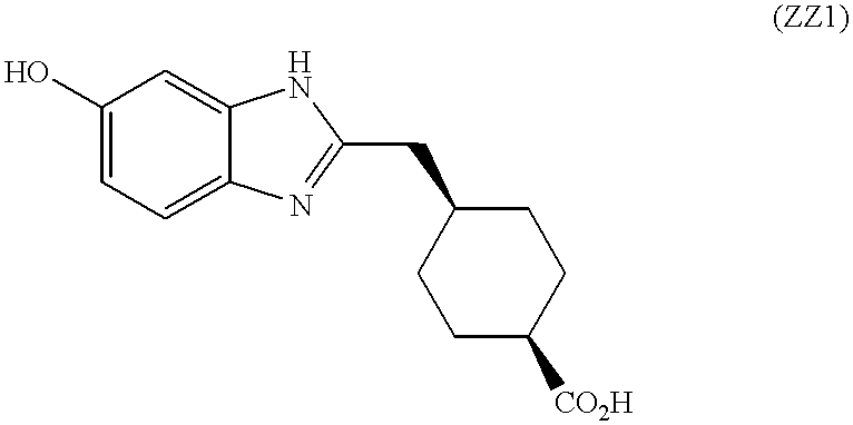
C1(O)=CC=C2C(=C1)NC(CC1CCC([CO2H])CC1)=N2
